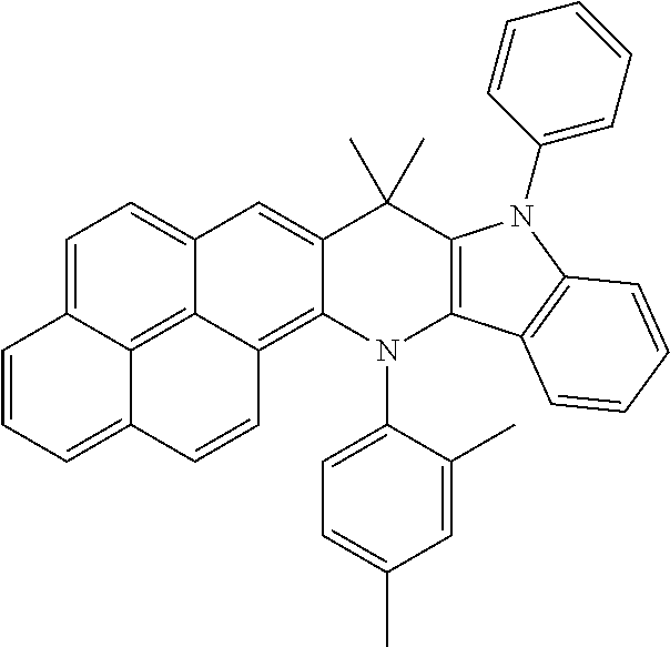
C1=C2C3=C4C(=C1)C=C1C(=C4C=CC3=CC=C2)N(C2=CC=C(C)C=C2C)C2=C(C1(C)C)N(C1=CC=CC=C1)C1=C2C=CC=C1
